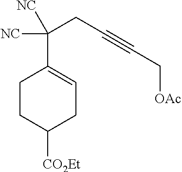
C1CC([CO2Et])CC=C1C(CC#CC[OAc])([NC])[NC]
